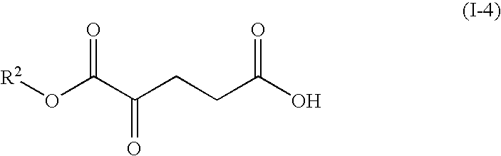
[R2]OC(C(CCC(O)=O)=O)=O
